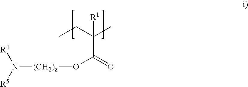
CCC(C)([R1])C(=O)O[(CH2)z]N([R4])[R5]
